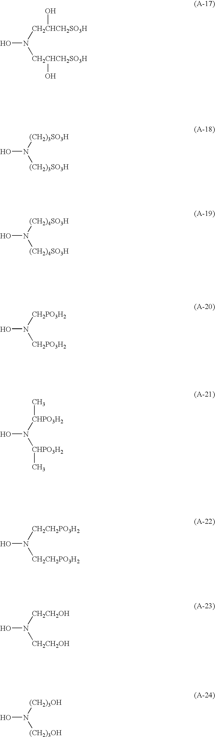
ON([CH2CHCH2SO3H]O)[CH2CHCH2SO3H]O.ON([(CH2)3SO3H])[(CH2)3SO3H].ON([(CH2)4SO3H])[(CH2)4SO3H].ON([CH2PO3H2])[CH2PO3H2].ON([CHPO3H2]C)[CHPO3H2]C.ON([CH2CH2PO3H2])[CH2CH2PO3H2].ON([CH2CH2OH])[CH2CH2OH].ON([(CH2)3OH])[(CH2)3OH]
